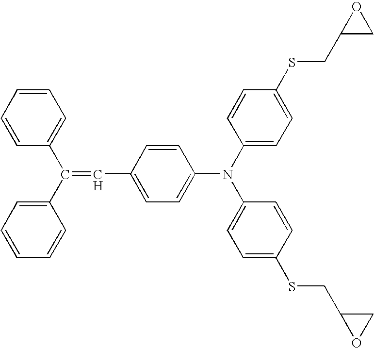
C1=CC=CC=C1C(C1=CC=CC=C1)=CC1=CC=C(N(C2=CC=C(SCC3CO3)C=C2)C2=CC=C(SCC3OC3)C=C2)C=C1
